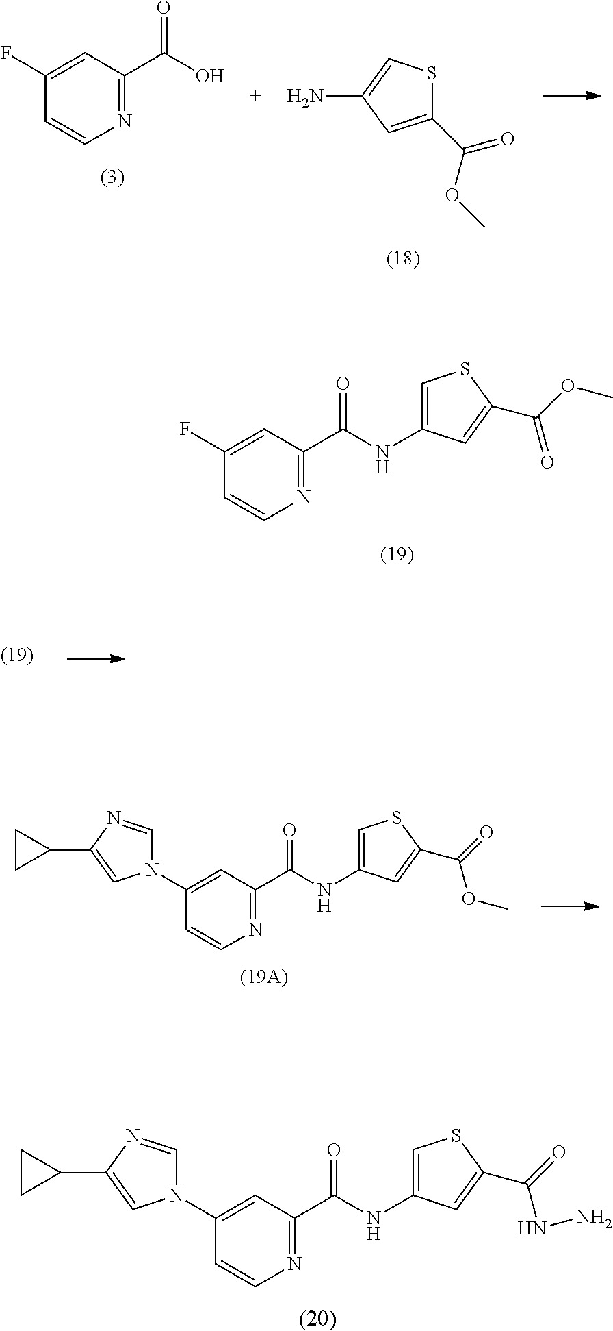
C1(F)=CC(C(NC2=CSC(C(=O)OC)=C2)=O)=NC=C1.C1(N2C=NC(C3CC3)=C2)=CC(C(NC2=CSC(C(=O)NN)=C2)=O)=NC=C1.C1(F)=CC(C(O)=O)=NC=C1.C1(C(=O)OC)=CC(N)=CS1.C1(N2C=NC(C3CC3)=C2)=CC(C(NC2=CSC(C(=O)OC)=C2)=O)=NC=C1
